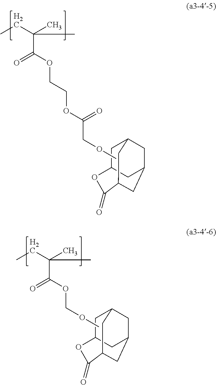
C(C(OCCOC(COC)=O)=O)(CC)(C)C.C1C2CC3CC1CC(C3)C(=O)O2.C(C(OCOC)=O)(CC)(C)C.C1C2CC3CC1CC(C3)C(=O)O2
